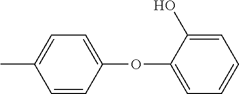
CC1=CC=C(OC2=CC=CC=C2O)C=C1
